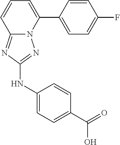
C1=CC(C2=CC=CC3=NC(NC4=CC=C(C(=O)O)C=C4)=NN23)=CC=C1F
